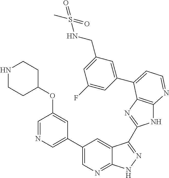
C1(C2=CN=CC(OC3CCNCC3)=C2)=CN=C2C(=C1)C(C1=NC3=C(N1)N=CC=C3C1=CC(CNS(C)(=O)=O)=CC(F)=C1)=NN2
